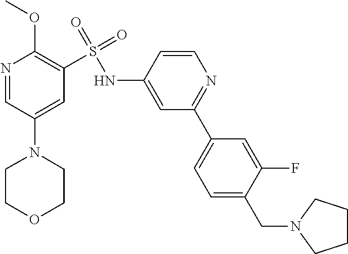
N1=CC(N2CCOCC2)=CC(S(=O)(=O)NC2=CC(C3=CC=C(CN4CCCC4)C(F)=C3)=NC=C2)=C1OC
